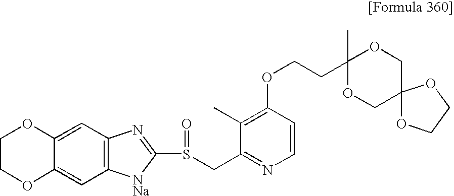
C1=C2C(=CC3=C1N=C(S(CC1=NC=CC(OCCC4(C)OCC5(CO4)OCCO5)=C1C)=O)[NNa]3)OCCO2
